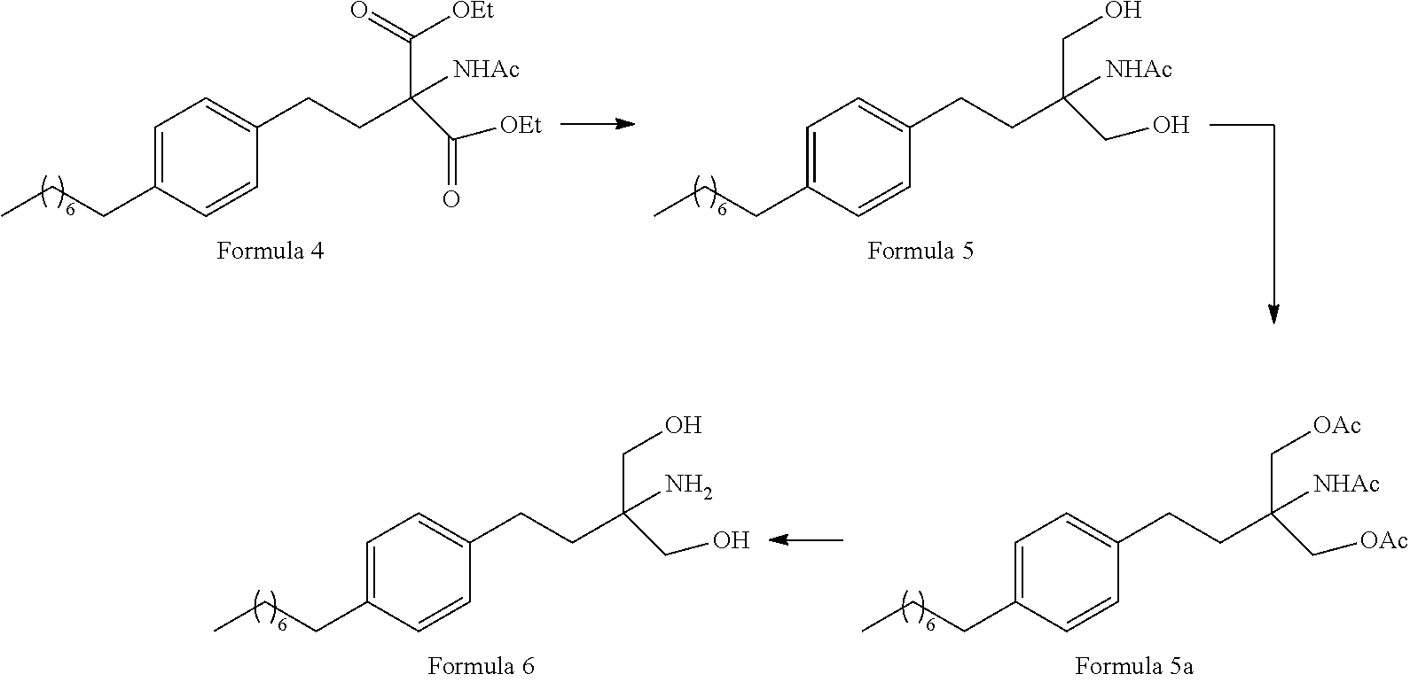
C1=C(CCC)C=CC(CCC(C(=O)[OEt])([NHAc])C([OEt])=O)=C1.C1=C(CCC)C=CC(CCC(CO)([NHAc])CO)=C1.C1=C(CCC)C=CC(CCC(CO)(N)CO)=C1.C1=C(CCC)C=CC(CCC(C[OAc])([NHAc])C[OAc])=C1
